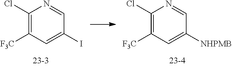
C1=NC(Cl)=C([F3C])C=C1I.C1=NC(Cl)=C([F3C])C=C1[NHPMB]
